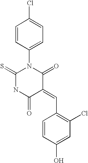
N1C(=S)N(C2=CC=C(Cl)C=C2)C(=O)C(=CC2=C(Cl)C=C(O)C=C2)C1=O
